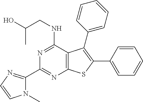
N1=C(NCC(O)C)C2=C(N=C1C1=NC=CN1C)SC(C1=CC=CC=C1)=C2C1=CC=CC=C1
